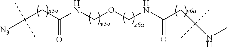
C(NC(CC([N3])(C)C)=O)OCNC(CC(NC)(C)C)=O
